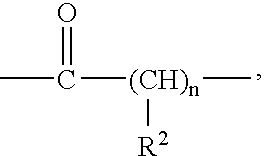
[(CH)n](C)([R2])C(C)=O
